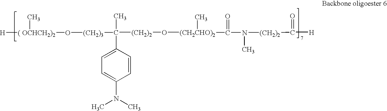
[H][( OCHCH2)2](O[(CH2)3]C(C)([(CH2)2]O[(CH2CHO)2](C)C(=O)N(C)[(CH2)2]C(=O)[H])C1=CC=C(N(C)C)C=C1)C
